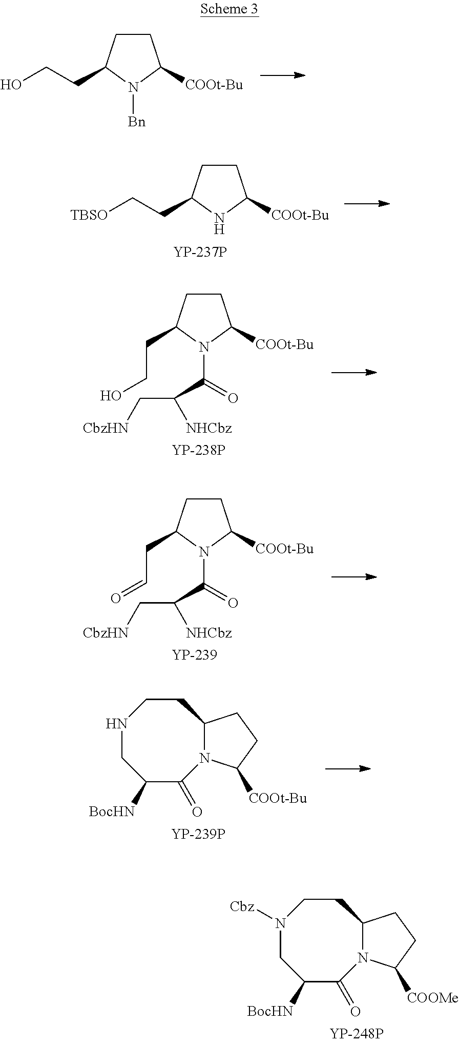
C1CC(CCO)N([Bn])C1[COOt-Bu].C1CC(CC[TBSO])NC1[COOt-Bu].C1CC(CCO)N(C(=O)C(C[CbzHN])[NHCbz])C1[COOt-Bu].C1CC(CC=O)N(C(=O)C(C[CbzHN])[NHCbz])C1[COOt-Bu].N1CC([BocHN])C(=O)N2C(CC1)CCC2[COOt-Bu].N1([Cbz])CC([BocHN])C(=O)N2C(CC1)CCC2[COOMe]
